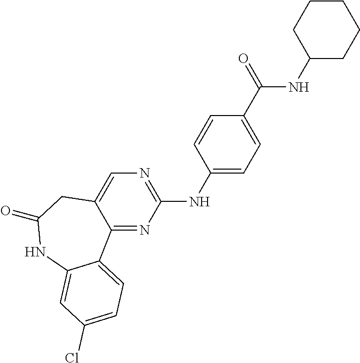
C12=NC(NC3=CC=C(C(=O)NC4CCCCC4)C=C3)=NC=C1CC(=O)NC1=CC(Cl)=CC=C21
